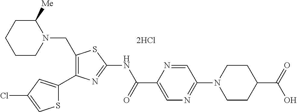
C1(CN2C([Me])CCCC2)=C(C2=CC(Cl)=CS2)N=C(NC(C2=CN=C(N3CCC(C(=O)O)CC3)C=N2)=O)S1
